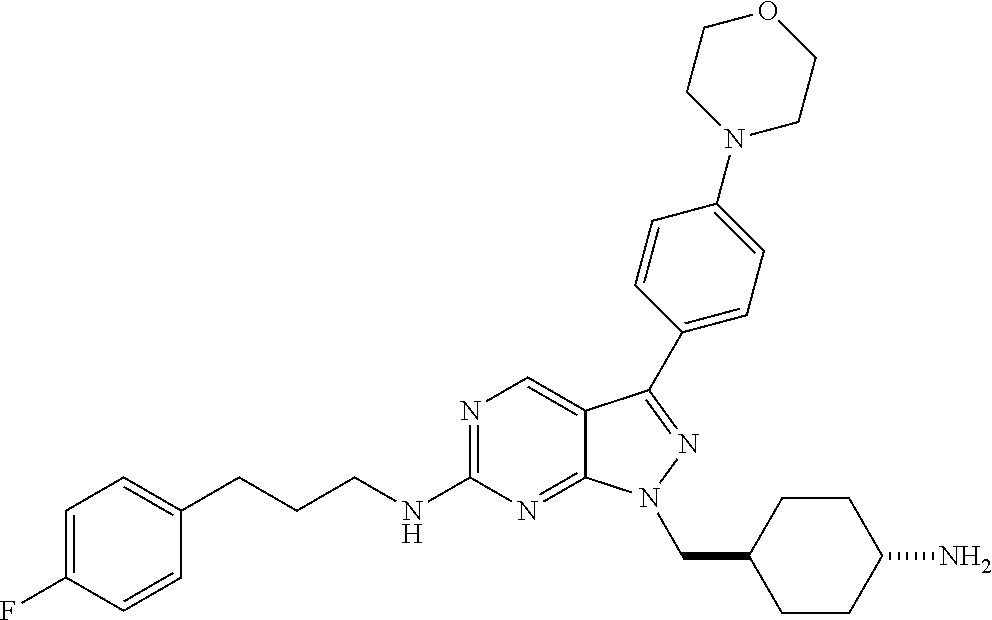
N1=C(NCCCC2=CC=C(F)C=C2)N=C2C(=C1)C(C1=CC=C(N3CCOCC3)C=C1)=NN2CC1CCC(N)CC1
